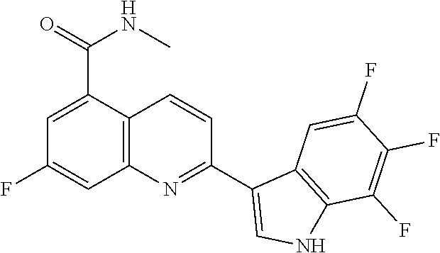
C1=C(C(NC)=O)C2=C(C=C1F)N=C(C1=CNC3=C1C=C(F)C(F)=C3F)C=C2
